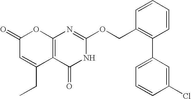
C12=C(C(=O)NC(OCC3=C(C4=CC=CC(Cl)=C4)C=CC=C3)=N1)C(CC)=CC(=O)O2
